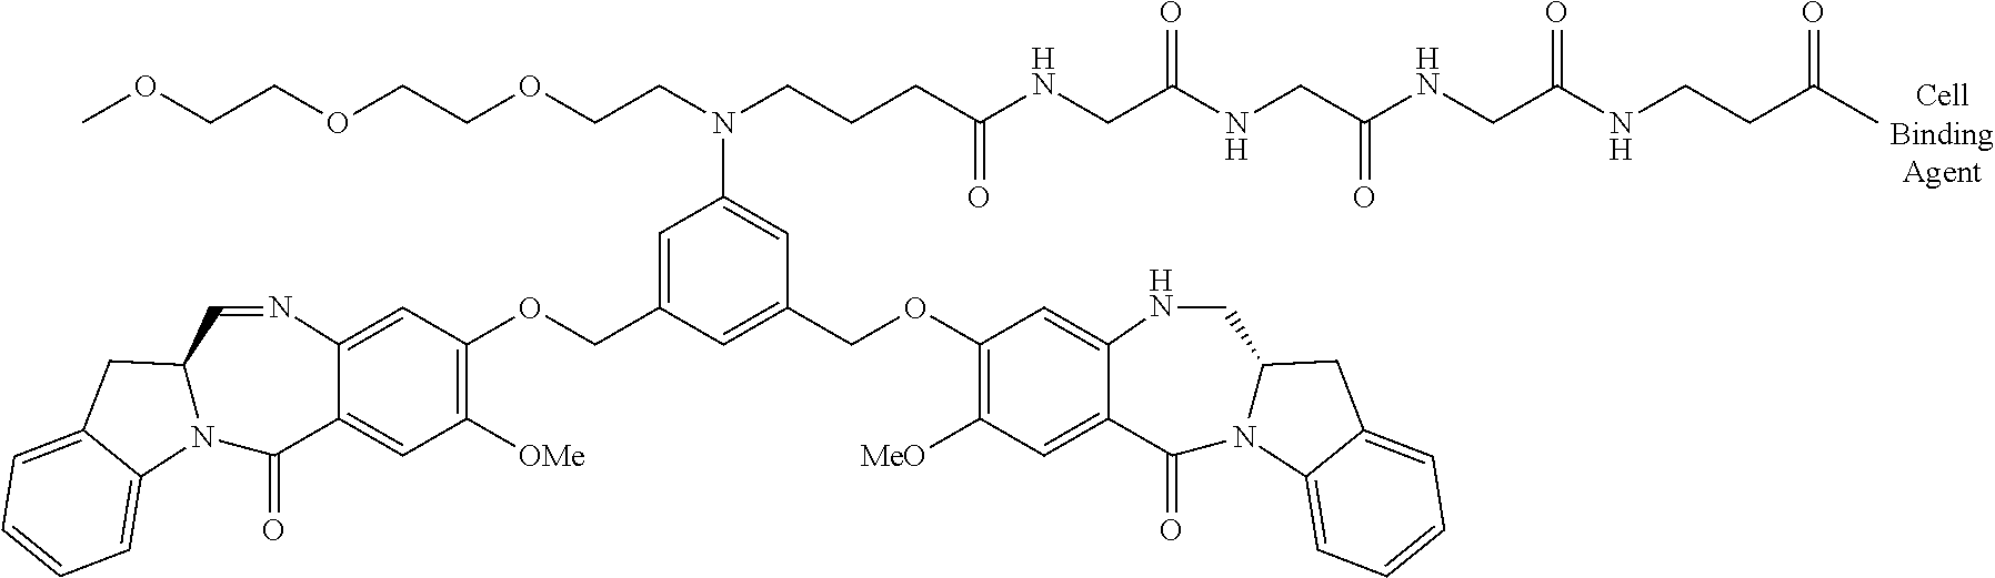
C1=C2C(=CC([OMe])=C1OCC1=CC(N(CCCC(NCC(NCC(NCC(NCCC(C)=O)=O)=O)=O)=O)CCOCCOCCOC)=CC(COC3=C([MeO])C=C4C(=C3)NCC3N(C4=O)C4=CC=CC=C4C3)=C1)C(=O)N1C(C=N2)CC2=CC=CC=C12
